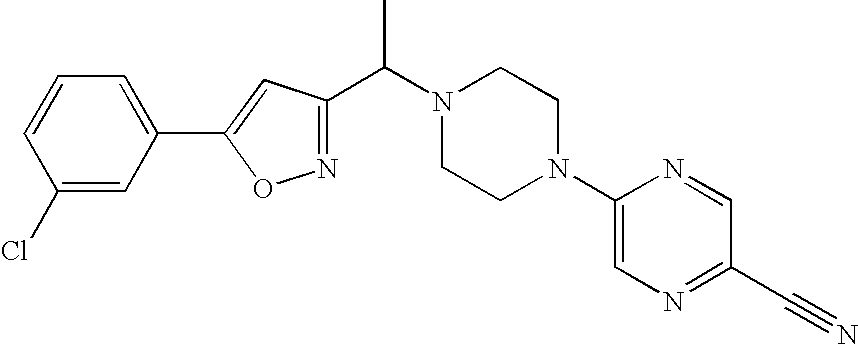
C1(Cl)=CC(C2=CC(C(N3CCN(C4=CN=C(C#N)C=N4)CC3)C)=NO2)=CC=C1
